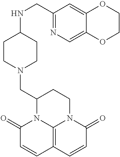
C1(=O)C=CC2=C3N1C(CN1CCC(NCC4=NC=C5C(=C4)OCCO5)CC1)CCN3C(=O)C=C2
